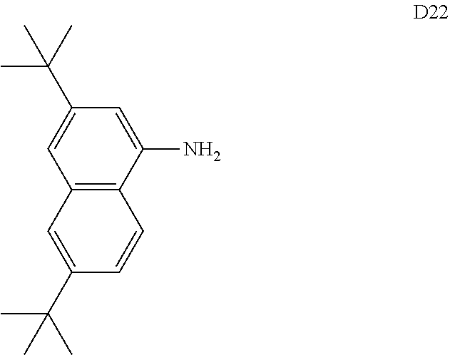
C12=C(C(N)=CC(C(C)(C)C)=C1)C=CC(C(C)(C)C)=C2
